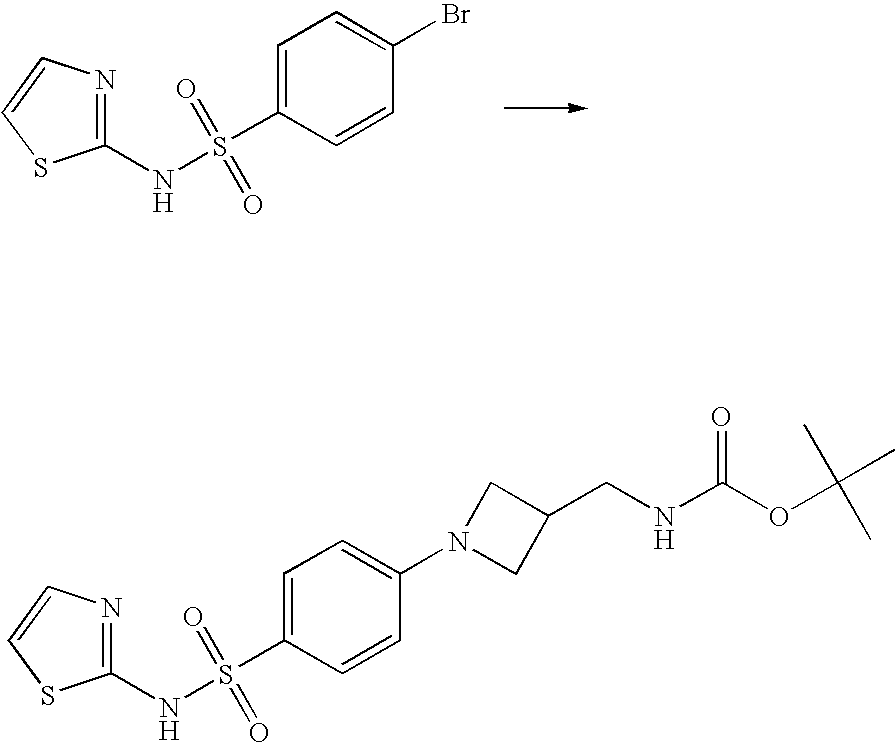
C1=CC(S(NC2=NC=CS2)(=O)=O)=CC=C1Br.C1=CC(S(NC2=NC=CS2)(=O)=O)=CC=C1N1CC(CNC(OC(C)(C)C)=O)C1
